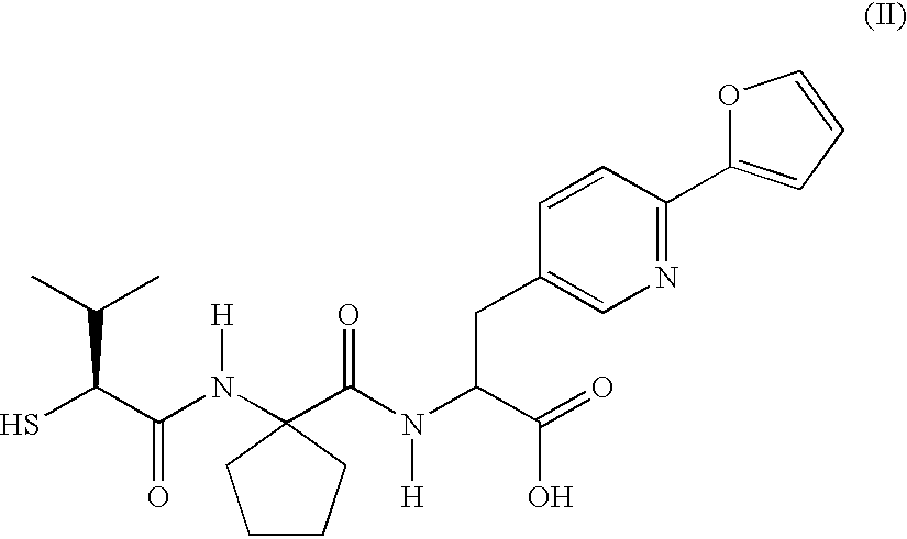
SC(C(N([H])C1(C(N(C(C(=O)O)CC2=CN=C(C3=CC=CO3)C=C2)[H])=O)CCCC1)=O)C(C)C
